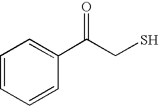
C1=CC=C(C(CS)=O)C=C1
